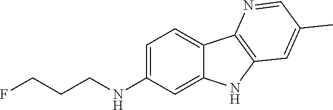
N(C1=CC=C2C(=C1)NC1=C2N=CC(C)=C1)CCCF
